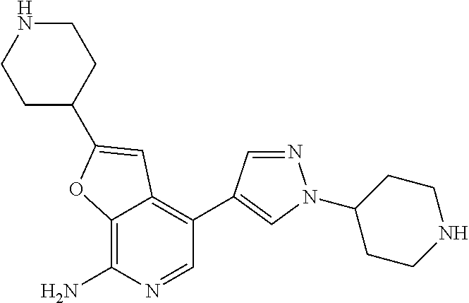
C1CC(N2N=CC(C3=C4C(=C(N)N=C3)OC(C3CCNCC3)=C4)=C2)CCN1
